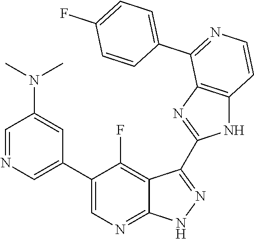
C1=NC=C(C2=CN=C3C(=C2F)C(C2=NC4=C(N2)C=CN=C4C2=CC=C(F)C=C2)=NN3)C=C1N(C)C
